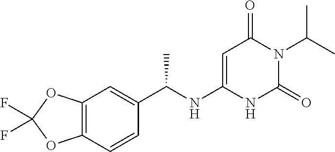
C12=C(C=CC(C(NC3=CC(=O)N(C(C)C)C(=O)N3)C)=C1)OC(F)(F)O2
